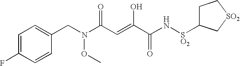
N(CC1=CC=C(F)C=C1)(OC)C(C=C(O)C(N[SO2]C1CC[SO2]C1)=O)=O
